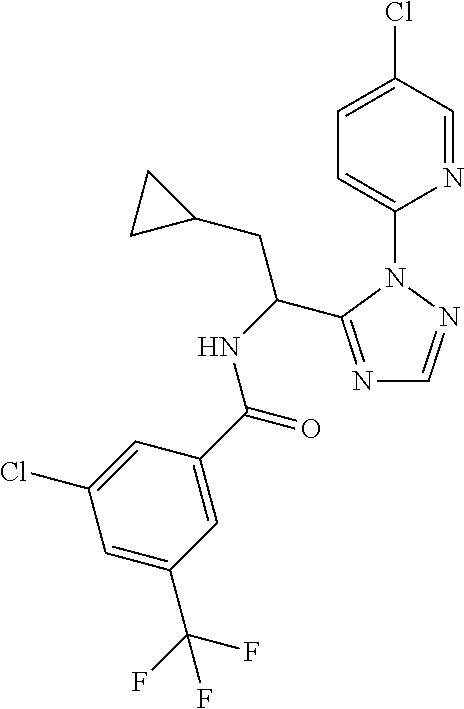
N1=CC(Cl)=CC=C1N1C(C(NC(=O)C2=CC(C(F)(F)F)=CC(Cl)=C2)CC2CC2)=NC=N1
